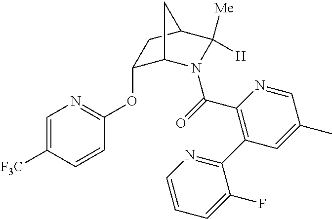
C1(OC2=NC=C([F3C])C=C2)C2N(C(=O)C3=C(C4=NC=CC=C4F)C=C(C)C=N3)C([Me])([H])C(C1)C2
